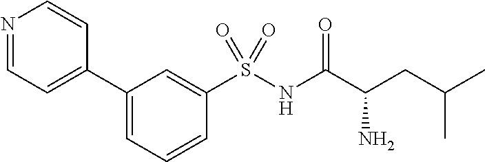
C1(C2=CC=NC=C2)=CC=CC(S(NC(C(CC(C)C)N)=O)(=O)=O)=C1
